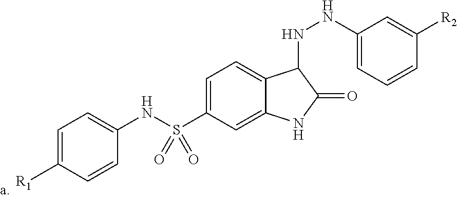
C1=C([R1])C=CC(NS(C2=CC=C3C(=C2)NC(=O)C3NNC2=CC=CC([R2])=C2)(=O)=O)=C1
